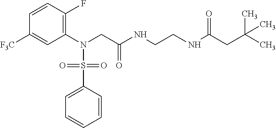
C1(N(CC(NCCNC(CC(C)(C)C)=O)=O)S(C2=CC=CC=C2)(=O)=O)=C(F)C=CC([F3C])=C1
